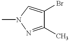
C1(C)=NN(C)C=C1Br
